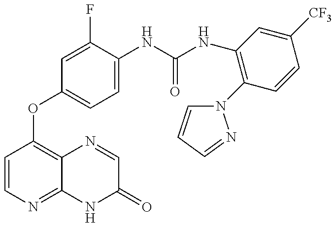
C1=CN=C2C(=C1OC1=CC=C(NC(=O)NC3=C(N4C=CC=N4)C=CC([CF3])=C3)C(F)=C1)N=CC(=O)N2
